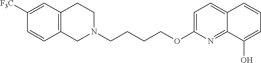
C12=C(CCN(CCCCOC3=CC=C4C(=N3)C(O)=CC=C4)C1)C=C([F3C])C=C2
